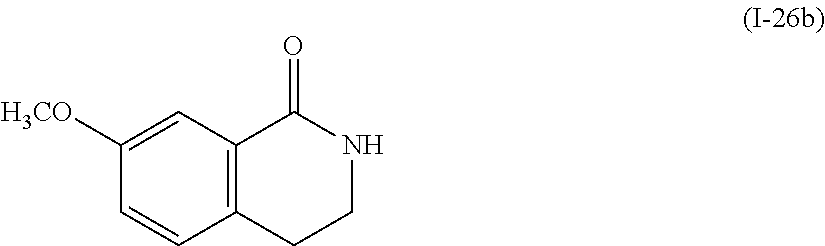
C12=C(C=C([H3CO])C=C1)C(=O)NCC2
